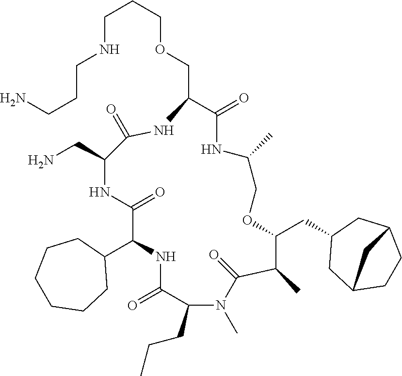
C1(C2NC(=O)C(CCC)N(C)C(=O)C(C)C(CC3CC4CCC(C3)C4)OCC(C)NC(=O)C(COCCCNCCCN)NC(=O)C(CN)NC2=O)CCCCCC1
